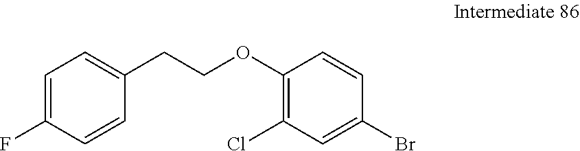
C1=C(F)C=CC(CCOC2=C(Cl)C=C(Br)C=C2)=C1
